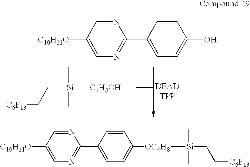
[C10H21O]C1=CN=C(C2=CC=C(O)C=C2)N=C1.[C6F13]CC[Si](C)(C)[C4H8OH].[C10H21O]C1=CN=C(C2=CC=C([OC4H8][Si](C)(C)CC[C6F13])C=C2)N=C1
